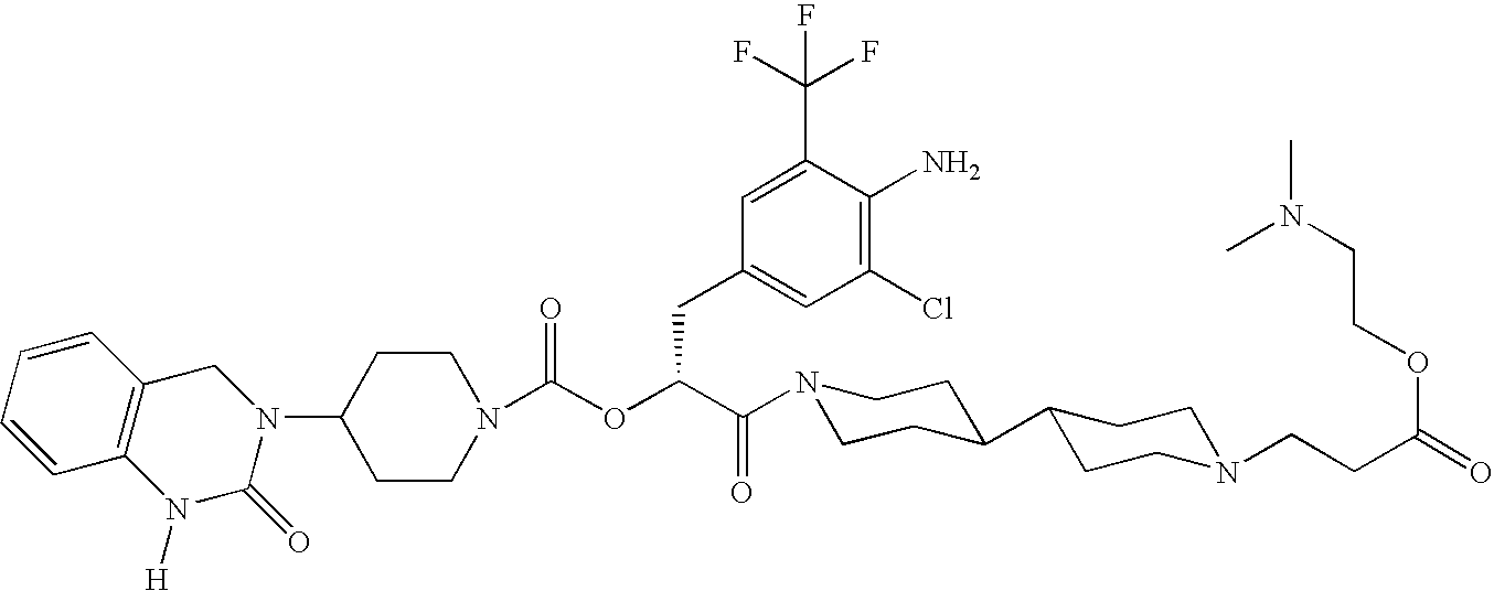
C1(N2CC3=C(N([H])C2=O)C=CC=C3)CCN(C(OC(C(=O)N2CCC(C3CCN(CCC(=O)OCCN(C)C)CC3)CC2)CC2=CC(Cl)=C(N)C(C(F)(F)F)=C2)=O)CC1
